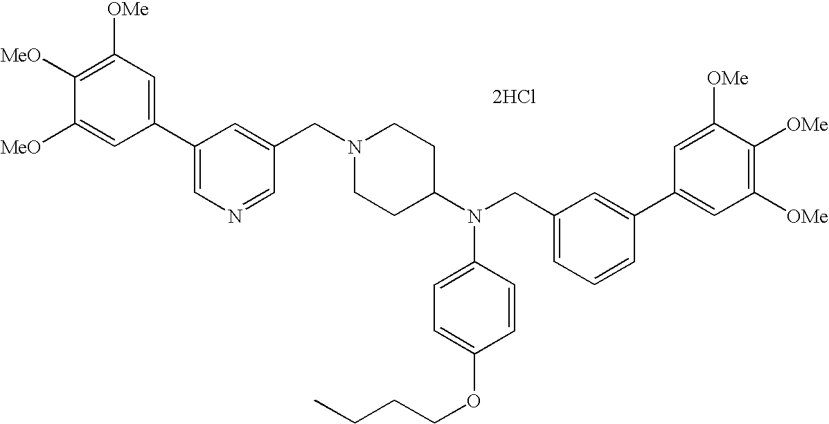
C1=C([MeO])C([MeO])=C([OMe])C=C1C1=CN=CC(CN2CCC(N(CC3=CC=CC(C4=CC([OMe])=C([OMe])C([OMe])=C4)=C3)C3=CC=C(OCCCC)C=C3)CC2)=C1.[2HCl]
